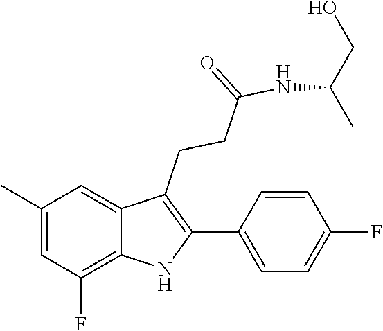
C1(C)=CC(F)=C2C(=C1)C(CCC(=O)NC(C)CO)=C(C1=CC=C(F)C=C1)N2
